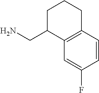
NCC1C2=C(CCC1)C=CC(F)=C2
